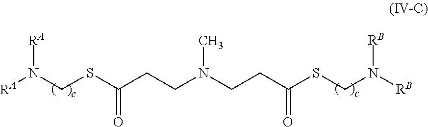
[RA]N(CSC(CCN(CCC(SCN([RB])[RB])=O)C)=O)[RA]
